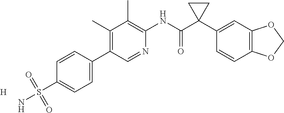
C1(C)=C(C2=CC=C(S(N)(=O)=O)C=C2)C=NC(NC(C2(C3=CC4=C(C=C3)OCO4)CC2)=O)=C1C.[H]
